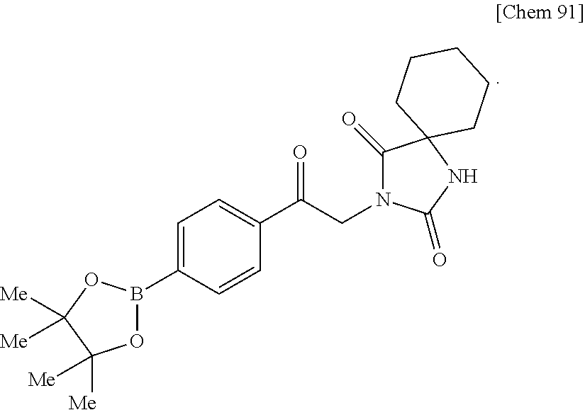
C1=C(B2OC([Me])([Me])C([Me])([Me])O2)C=CC(C(CN2C(=O)C3(NC2=O)CCCCC3)=O)=C1
